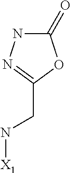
[X1]NCC1=NNC(=O)O1
